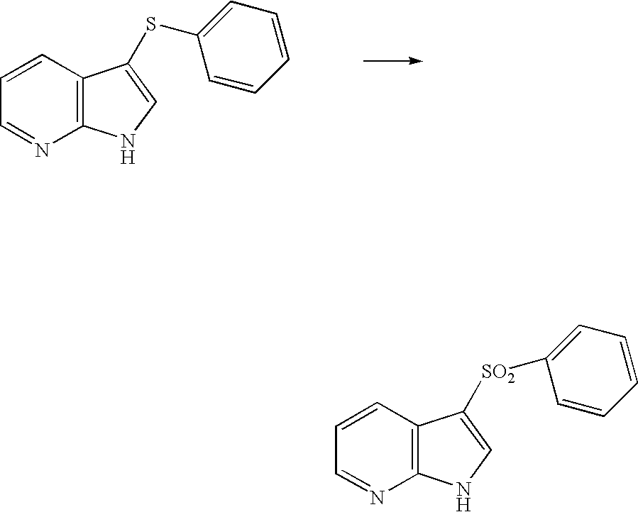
C12=C(C=CC=N1)C(SC1=CC=CC=C1)=CN2.C12=C(C=CC=N1)C([SO2]C1=CC=CC=C1)=CN2
